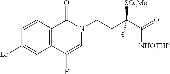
C1=C(F)C2=C(C=CC(Br)=C2)C(=O)N1CCC(C([NHOTHP])=O)([SO2Me])C
